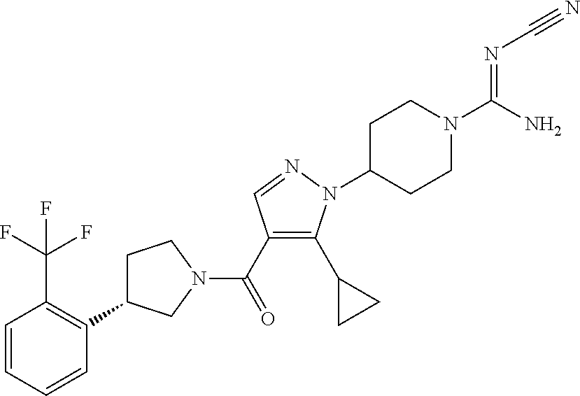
C1C(C2=C(C(F)(F)F)C=CC=C2)CN(C(=O)C2=C(C3CC3)N(C3CCN(C(=NC#N)N)CC3)N=C2)C1
